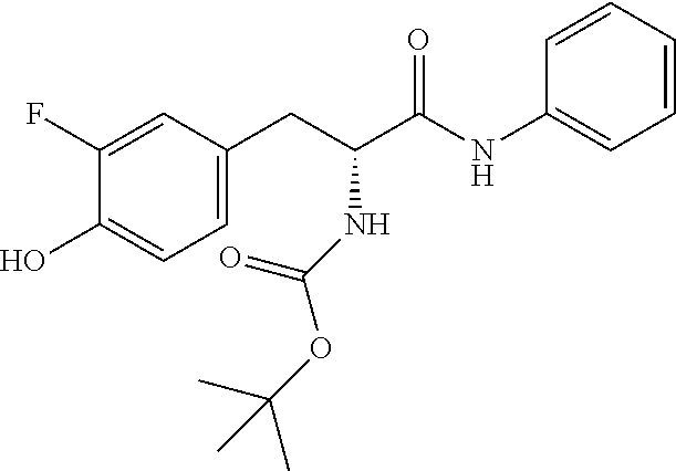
C1=C(F)C(O)=CC=C1CC(C(NC1=CC=CC=C1)=O)NC(OC(C)(C)C)=O
